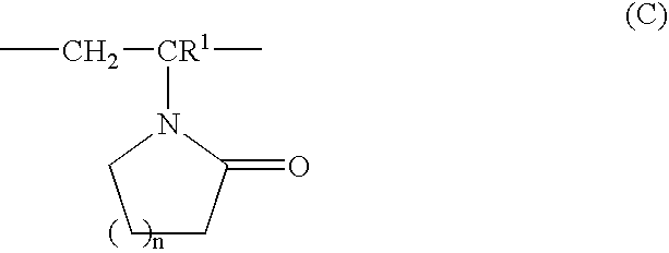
CC[CR1](C)N1C(=O)CCC1
